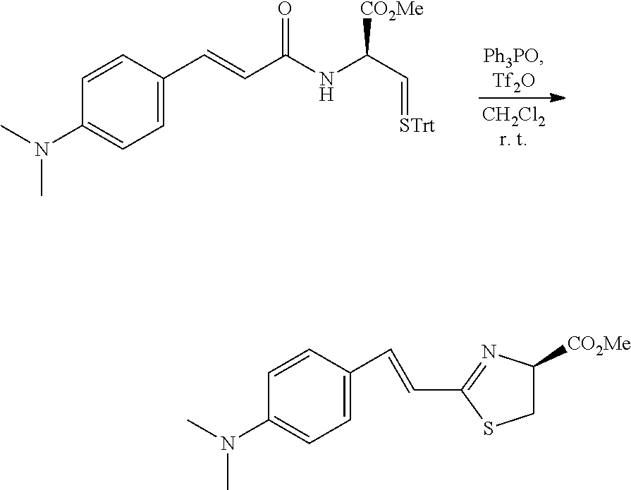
C1=C(C=CC(NC(C=[STrt])[CO2Me])=O)C=CC(N(C)C)=C1.C1=C(C=CC2=NC([CO2Me])CS2)C=CC(N(C)C)=C1
